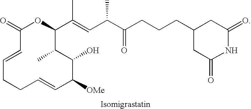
C1=CC(=O)OC(C(=CC(C(CCCC2CC(=O)NC(=O)C2)=O)C)C)C(C)C(O)C([OMe])C=CCC1
